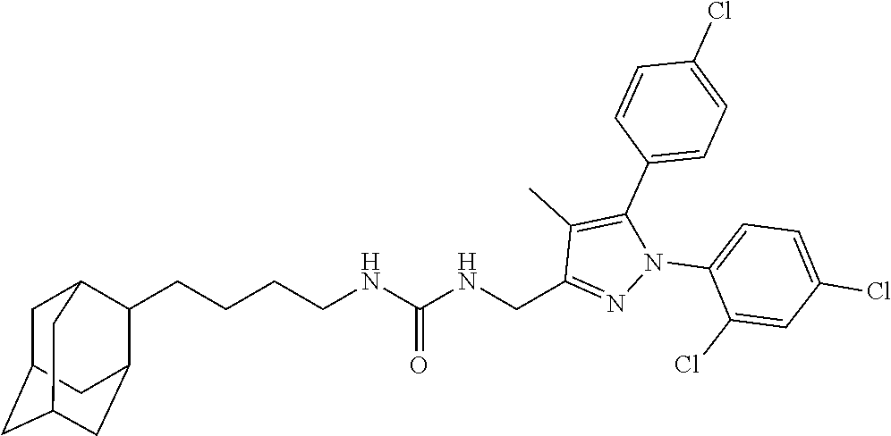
C(CCCNC(NCC1=NN(C2=CC=C(Cl)C=C2Cl)C(C2=CC=C(Cl)C=C2)=C1C)=O)C1C2CC3CC(CC1C3)C2
